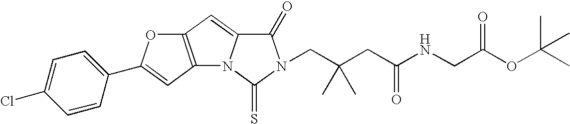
C12=C(C=C3N1C(=S)N(CC(CC(NCC(OC(C)(C)C)=O)=O)(C)C)C3=O)OC(C1=CC=C(Cl)C=C1)=C2
